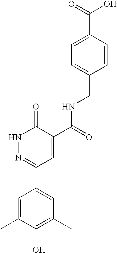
C1=C(C)C(O)=C(C)C=C1C1=NNC(=O)C(C(=O)NCC2=CC=C(C(=O)O)C=C2)=C1
